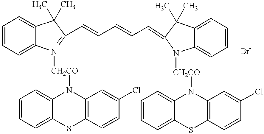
C1=CC=C2C(=C1)C(C)(C)C(C=CC=CC=C1N([CH2CO]N3C4=CC=CC=C4SC4=C3C=C(Cl)C=C4)C3=CC=CC=C3C1(C)C)=[N+]2[CH2CO]N1C2=CC=CC=C2SC2=C1C=C(Cl)C=C2
